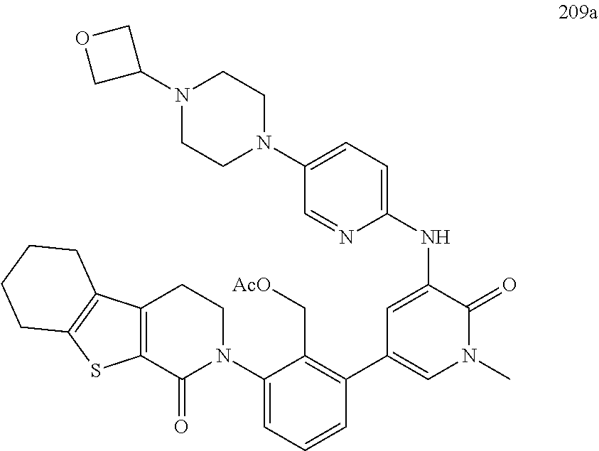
C12=C(C(=O)N(C3=CC=CC(C4=CN(C)C(=O)C(NC5=CC=C(N6CCN(C7COC7)CC6)C=N5)=C4)=C3C[AcO])CC1)SC1=C2CCCC1
